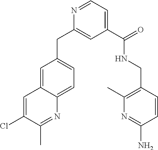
C1(CC2=CC(C(=O)NCC3=C(C)N=C(N)C=C3)=CC=N2)=CC=C2C(=C1)C=C(Cl)C(C)=N2
